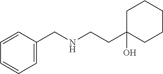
C1=CC=C(CNCCC2(O)CCCCC2)C=C1
